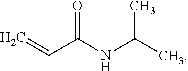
C=CC(NC(C)C)=O
